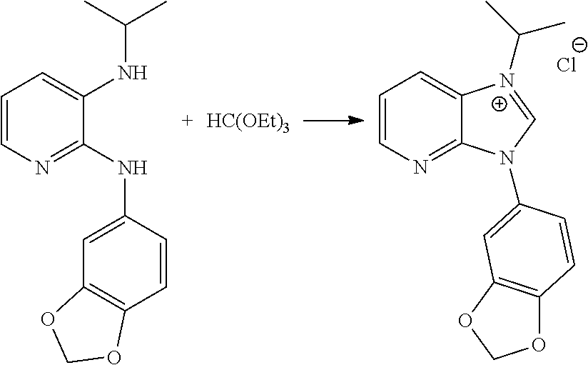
C1=CN=C(NC2=CC3=C(C=C2)OCO3)C(NC(C)C)=C1.[HC(OEt)3].C1=CN=C2C(=C1)[N+](C(C)C)=CN2C1=CC2=C(OCO2)C=C1.[Cl-]
